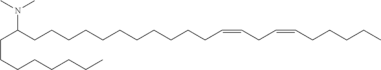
C(C(CCCCCCCCCCCC=CCC=CCCCCC)N(C)C)CCCCCCC
